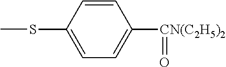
CSC1=CC=C([CN(C2H5)2]=O)C=C1
